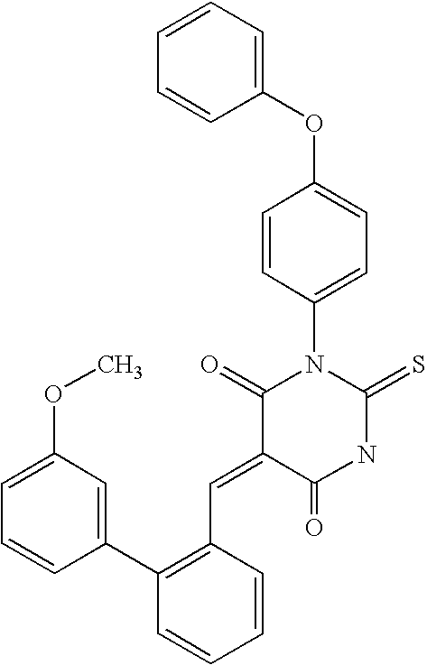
C1=CC=CC(OC2=CC=C(N3C(=O)C(=CC4=C(C5=CC(OC)=CC=C5)C=CC=C4)C(=O)NC3=S)C=C2)=C1
